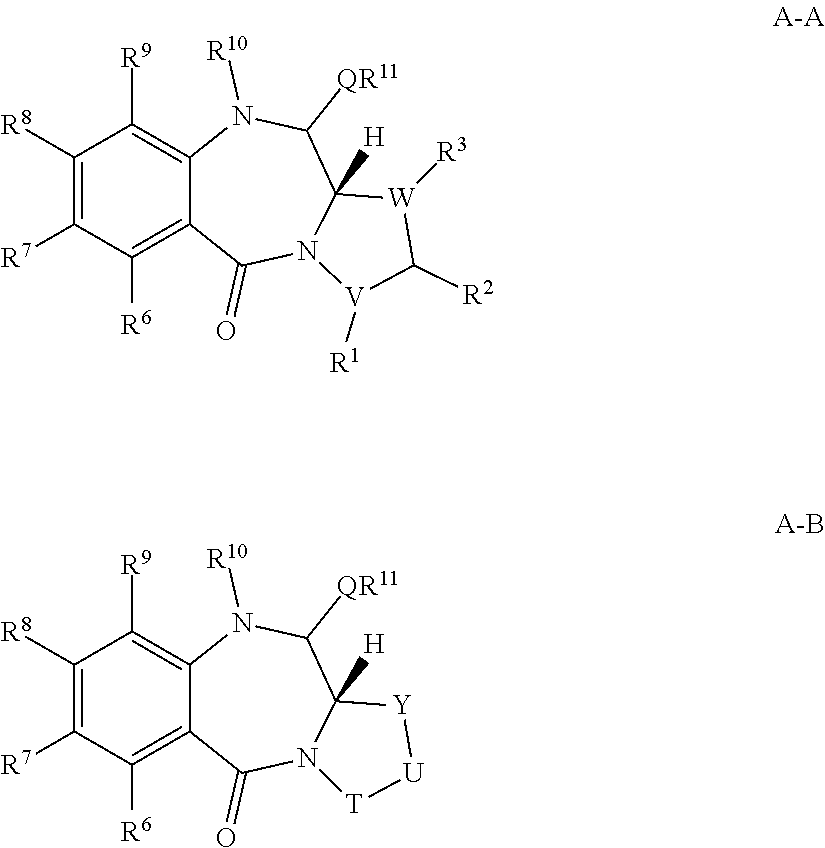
C12=C([R9])C([R8])=C([R7])C([R6])=C1C(=O)N1C([H])(C([QR11])N2[R10])[W]([R3])C([R2])[V]1[R1].C12=C([R9])C([R8])=C([R7])C([R6])=C1C(=O)N1C([H])(C([QR11])N2[R10])[Y][U][T]1
